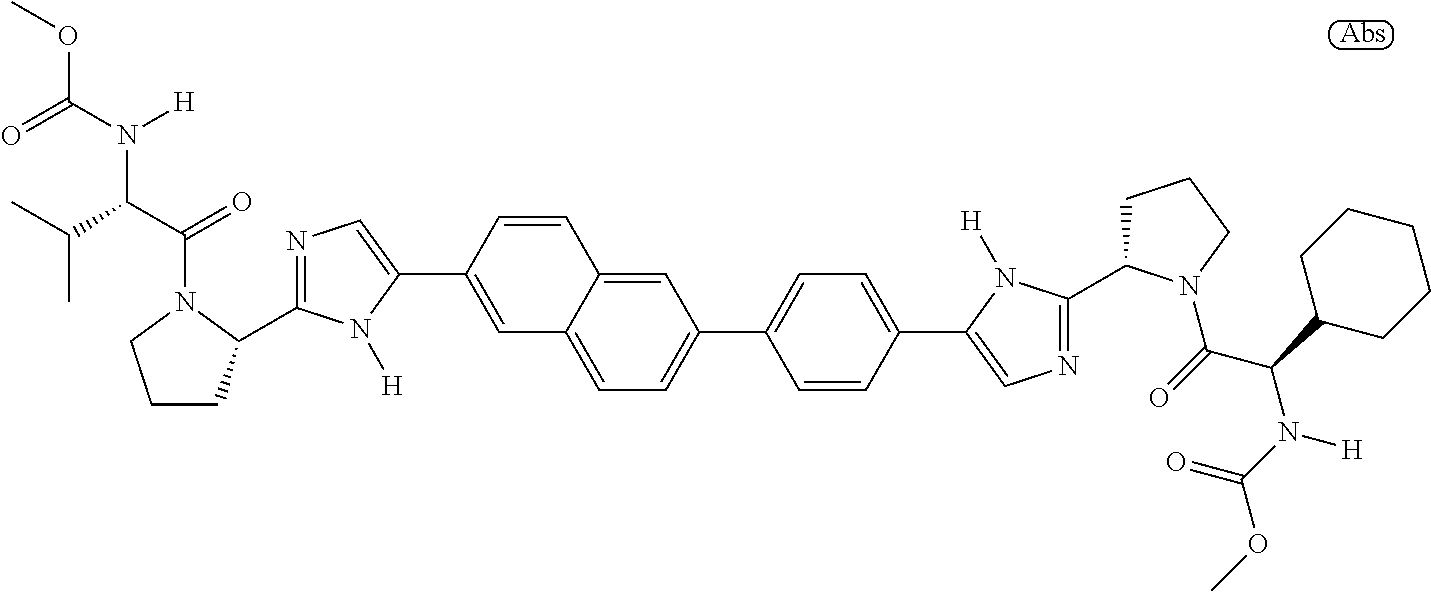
COC(=O)N(C(C(C)C)C(N1C(C2=NC=C(C3=CC4=CC=C(C5=CC=C(C6=CN=C(C7CCCN7C(=O)C(C7CCCCC7)N(C(=O)OC)[H])N6[H])C=C5)C=C4C=C3)N2[H])CCC1)=O)[H]
